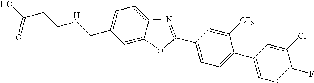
OC(CCNCC1=CC=C2C(=C1)OC(C1=CC=C(C3=CC=C(F)C(Cl)=C3)C([CF3])=C1)=N2)=O
